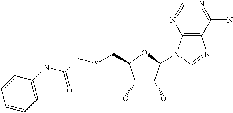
C1(O)C(O)C(N2C3=C(N=C2)C(N)=NC=N3)OC1CSCC(NC1=CC=CC=C1)=O
